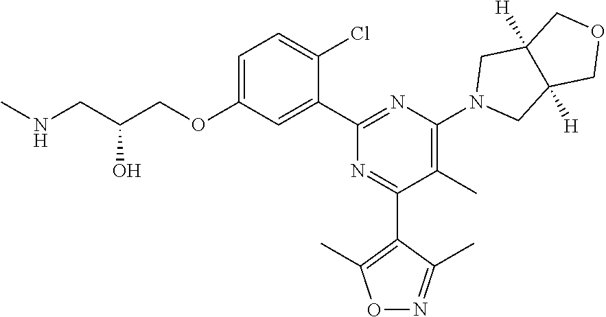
C1=C(OCC(CNC)O)C=C(C2=NC(N3CC4([H])C([H])(C3)COC4)=C(C)C(C3=C(C)ON=C3C)=N2)C(Cl)=C1
